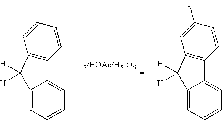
C12=CC=CC=C1C1=C(C2([H])[H])C=CC=C1.C12=CC=CC=C1C1=C(C2([H])[H])C=C(I)C=C1
